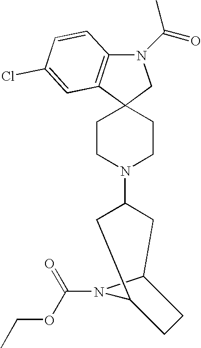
N1(C(C)=O)C2=C(C3(C1)CCN(C1CC4N(C(=O)OCC)C(C1)CC4)CC3)C=C(Cl)C=C2
